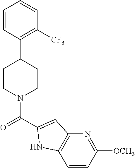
C1=CC(C2CCN(C(=O)C3=CC4=C(C=CC([OCH3])=N4)N3)CC2)=C([CF3])C=C1
